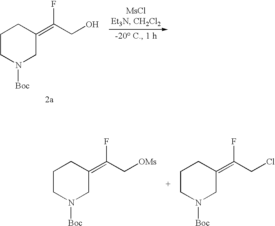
C1CN([Boc])CC(=C(CO)F)C1.C1CN([Boc])CC(=C(C[OMs])F)C1.C1CN([Boc])CC(=C(CCl)F)C1
